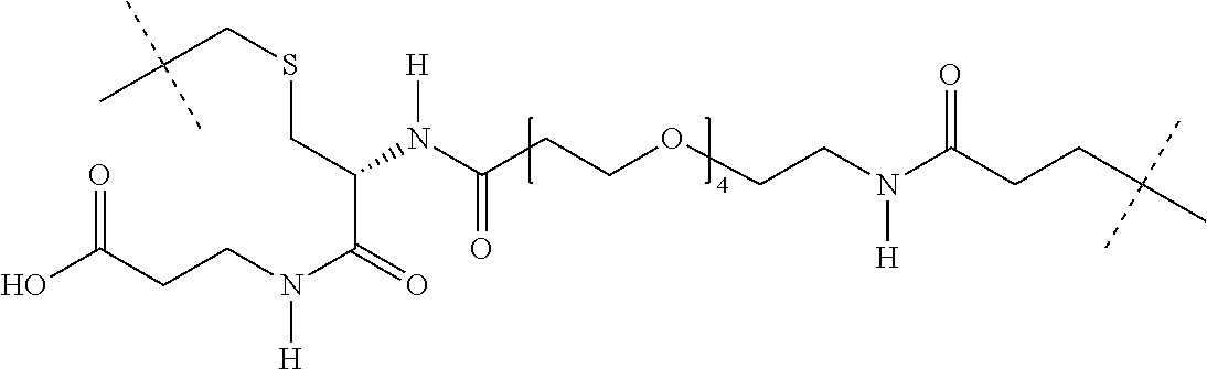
OC(CCN(C(=O)C(CSCC(C)(C)C)N(C(CCOCCN(C(CCC(C)(C)C)=O)[H])=O)[H])[H])=O
